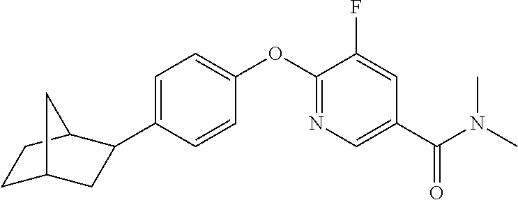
C1=C(C2CC3CCC2C3)C=CC(OC2=NC=C(C(N(C)C)=O)C=C2F)=C1
